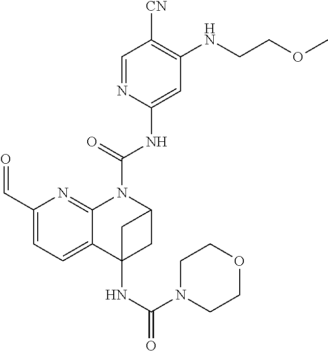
C1(C=O)=CC=C2C(=N1)N(C(NC1=CC(NCCOC)=C([CN])C=N1)=O)C1CC2(NC(N2CCOCC2)=O)C1
